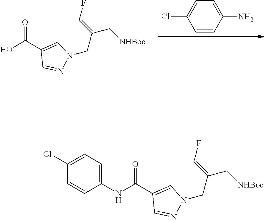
C1=CC(N)=CC=C1Cl.C(C1=CN(CC(C[NHBoc])=CF)N=C1)(O)=O.C(C1=CN(CC(C[NHBoc])=CF)N=C1)(NC1=CC=C(Cl)C=C1)=O
